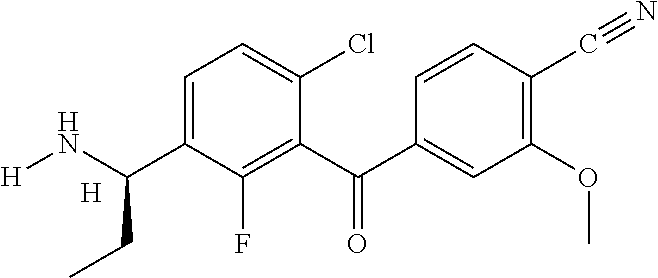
C1=C(C(N[H])CC)C(F)=C(C(C2=CC(OC)=C(C#N)C=C2)=O)C(Cl)=C1.[H]
